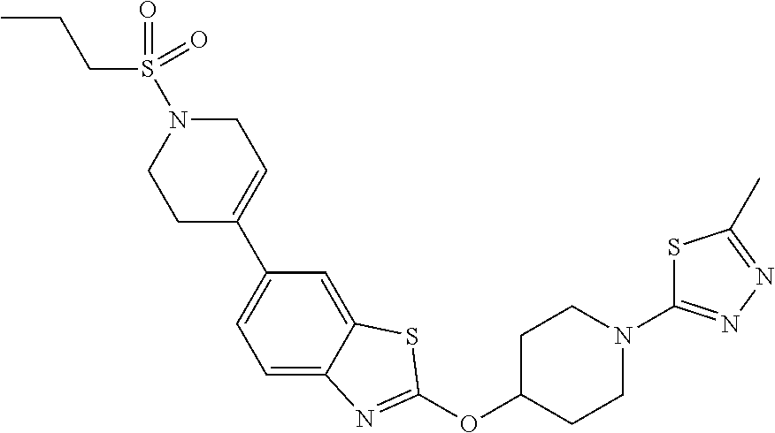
C1C(C2=CC=C3C(=C2)SC(OC2CCN(C4=NN=C(C)S4)CC2)=N3)=CCN(S(=O)(CCC)=O)C1
